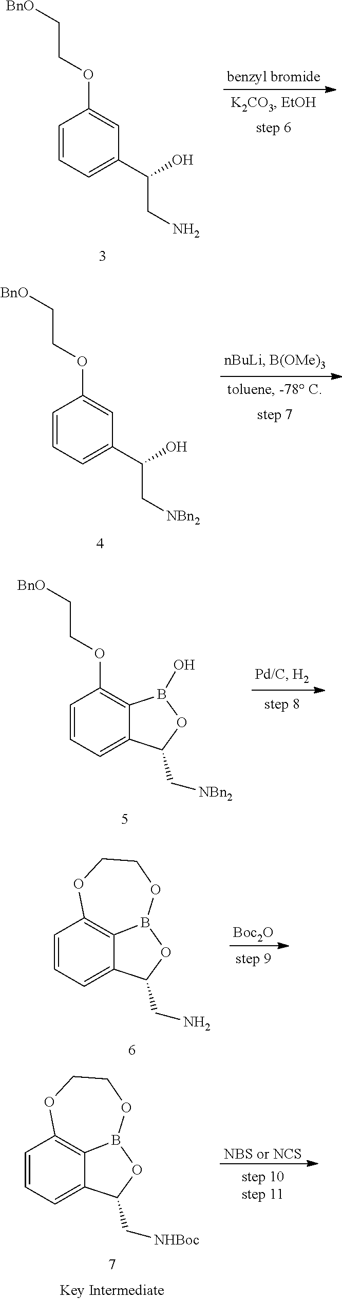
C1=CC=C(C(O)CN)C=C1OCC[BnO].C1=CC=C(C(O)C[NBn2])C=C1OCC[BnO].C1=CC=C2C(=C1OCC[BnO])B(O)OC2C[NBn2].[Boc2O].C1=CC=C2C3=C1OCCOB3OC2CN.C1=CC=C2C3=C1OCCOB3OC2C[NHBoc].[NBS or NCS]
